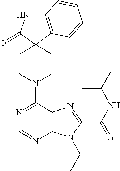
C12=C(C=CC=C1)C1(C(=O)N2)CCN(C2=NC=NC3=C2N=C(C(=O)NC(C)C)N3CC)CC1
